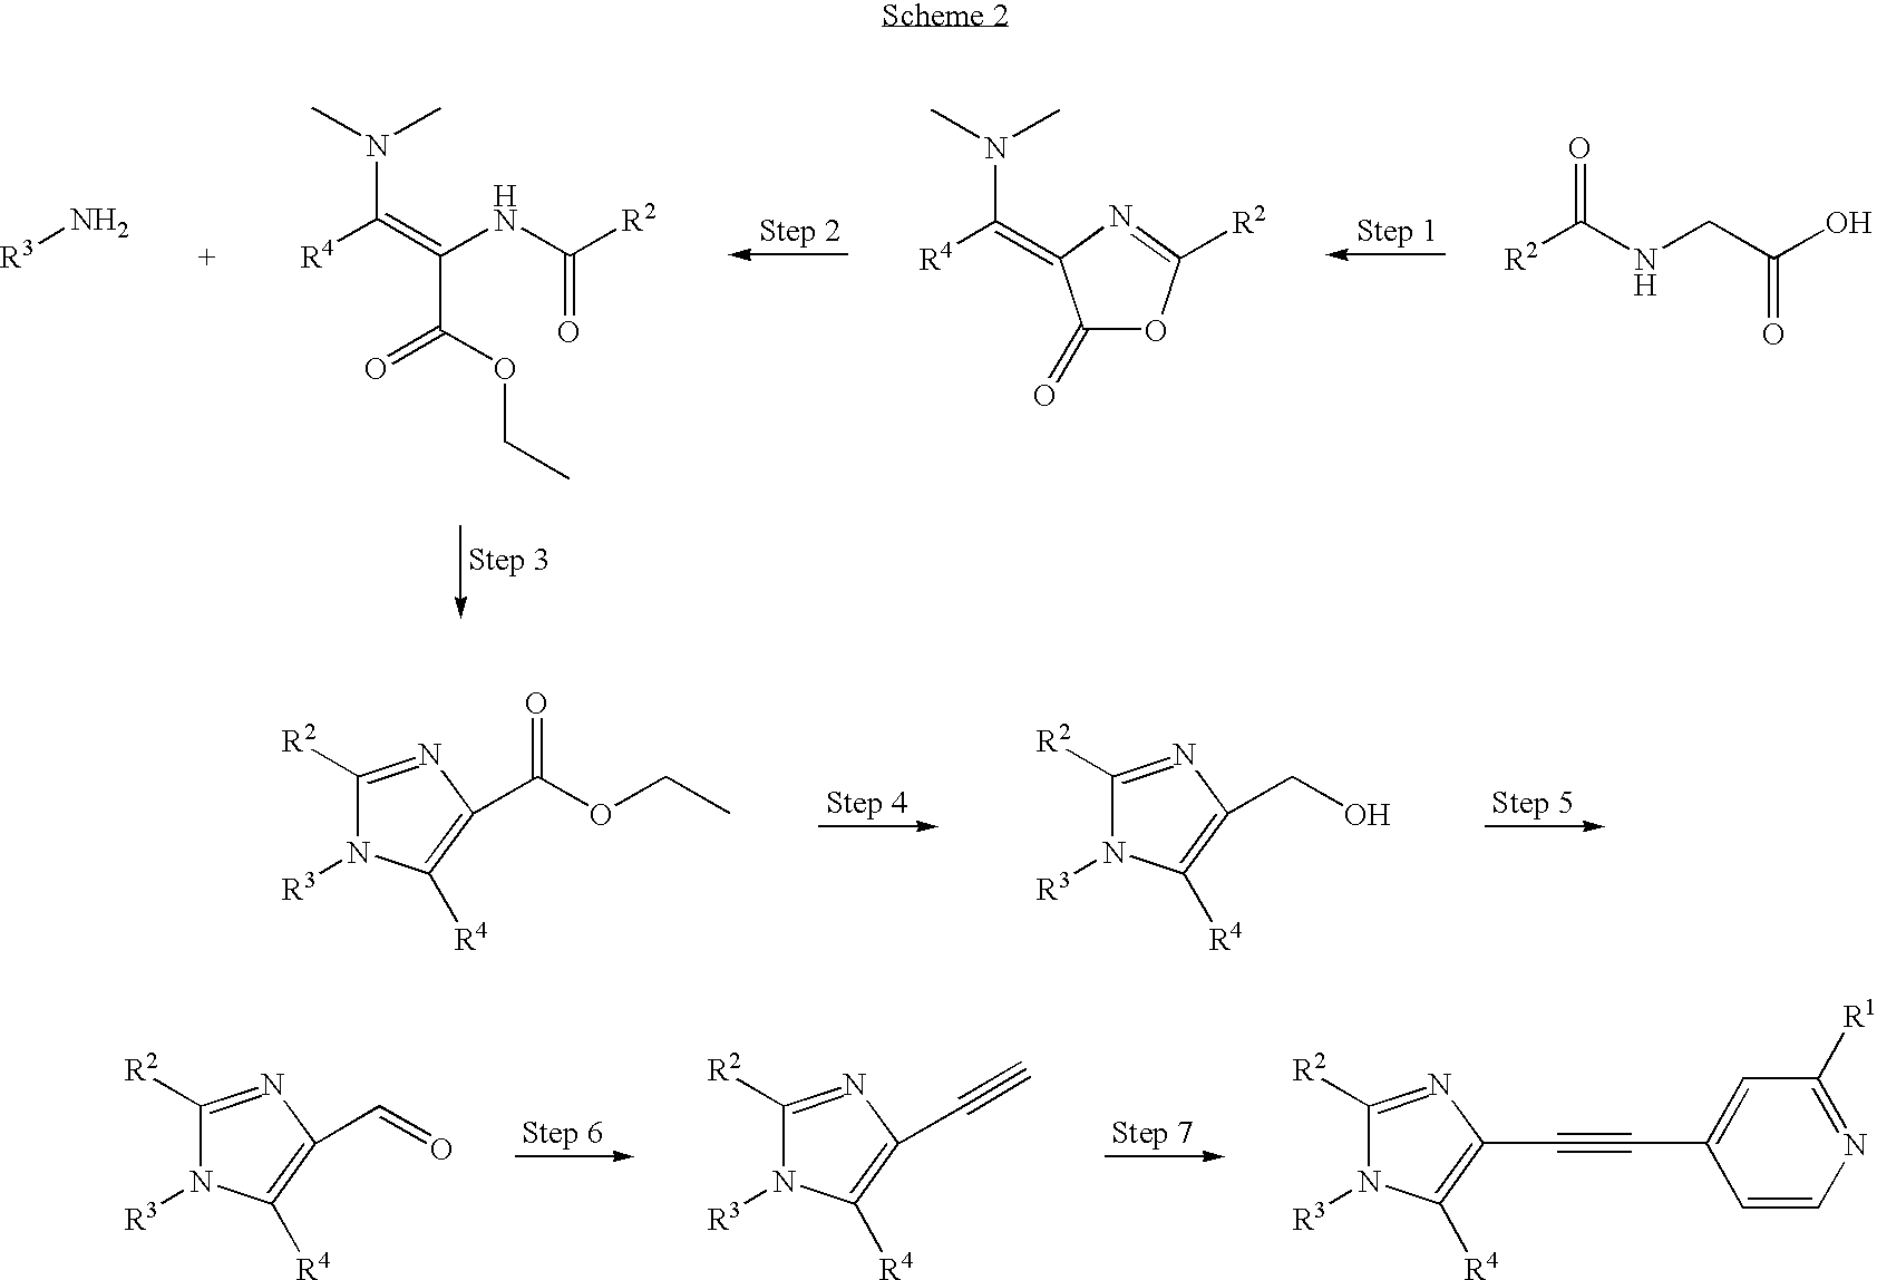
C1([R2])=NC(C(OCC)=O)=C([R4])N1[R3].C1([R2])=NC(CO)=C([R4])N1[R3].C1([R2])=NC(C=O)=C([R4])N1[R3].C1([R2])=NC(C#C)=C([R4])N1[R3].C1([R2])=NC(C#CC2=CC([R1])=NC=C2)=C([R4])N1[R3].[R3]N.[R4]C(=C(NC([R2])=O)C(OCC)=O)N(C)C.[R4]C(N(C)C)=C1C(=O)OC([R2])=N1.[R2]C(=O)NCC(O)=O
